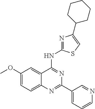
C1(OC)=CC=C2C(=C1)C(NC1=NC(C3CCCCC3)=CS1)=NC(C1=CC=CN=C1)=N2
